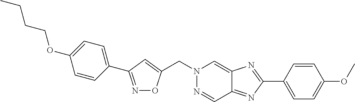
C(N1N=CC2=NC(C3=CC=C(OC)C=C3)=NC2=C1)C1=CC(C2=CC=C(OCCCC)C=C2)=NO1
